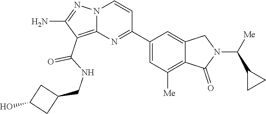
C1(N)=NN2C(=C1C(NCC1CC(O)C1)=O)N=C(C1=CC([Me])=C3C(=C1)CN(C(C1CC1)[Me])C3=O)C=C2
